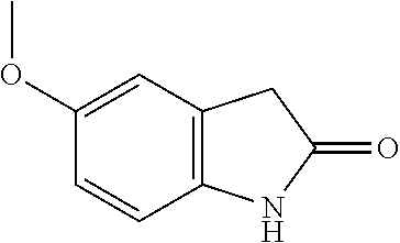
C1(OC)=CC2=C(C=C1)NC(=O)C2
